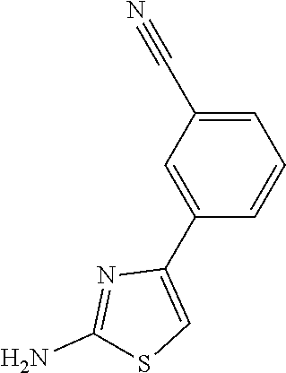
C1(C#N)=CC=CC(C2=CSC(N)=N2)=C1
